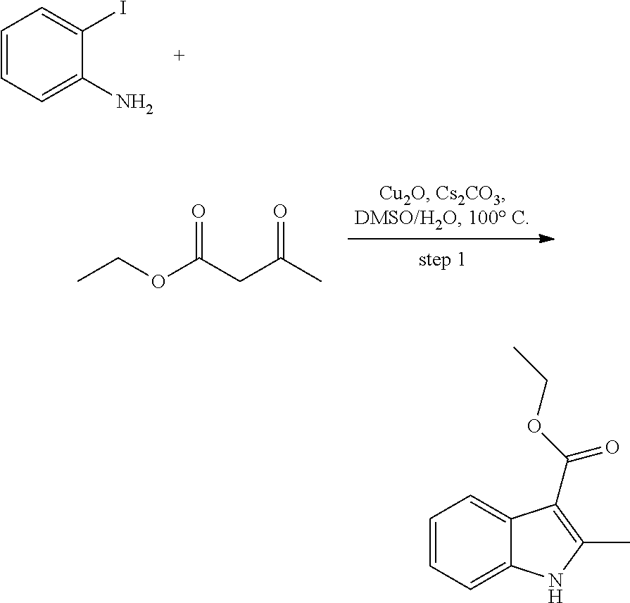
C1=CC=C(N)C(I)=C1.CCOC(CC(C)=O)=O.C1=CC=C2C(=C1)C(C(OCC)=O)=C(C)N2
